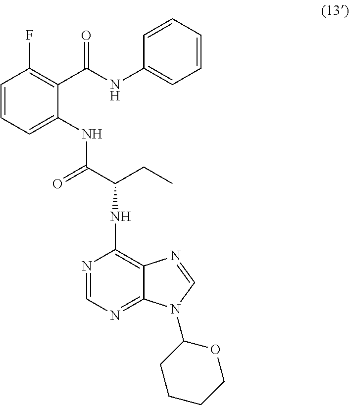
C1=CC=C(NC(C(CC)NC2=C3C(=NC=N2)N(C2CCCCO2)C=N3)=O)C(C(NC2=CC=CC=C2)=O)=C1F
